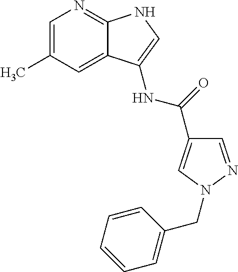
C1=C(C)C=C2C(=N1)NC=C2NC(=O)C1=CN(CC2=CC=CC=C2)N=C1
